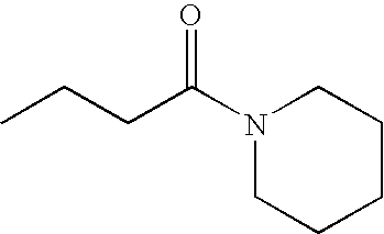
CCCC(N1CCCCC1)=O
